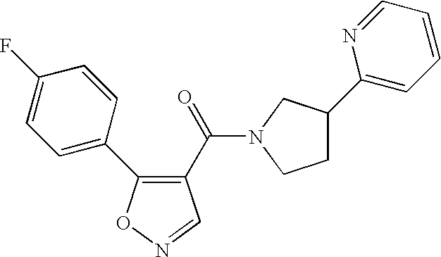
C1(C(=O)N2CC(C3=CC=CC=N3)CC2)=C(C2=CC=C(F)C=C2)ON=C1
